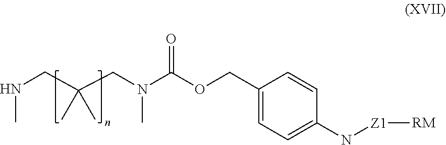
N(CC(CN(C(OCC1=CC=C(N[Z1][RM])C=C1)=O)C)(C)C)C
